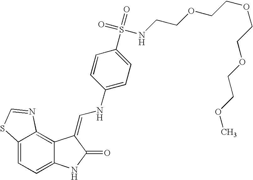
C12=CC=C3C(=C1N=CS2)C(=CNC1=CC=C(S(=O)(=O)NCCOCCOCCOCCOC)C=C1)C(=O)N3
